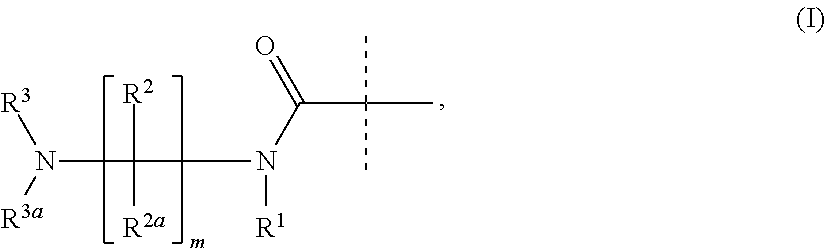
C(N([R3a])[R3])([R2])([R2a])N(C(=O)C(C)(C)C)[R1]
